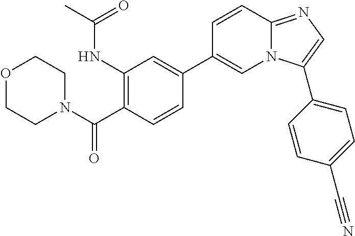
O1CCN(C(C2=C(NC(C)=O)C=C(C3=CN4C(=NC=C4C4=CC=C(C#N)C=C4)C=C3)C=C2)=O)CC1
